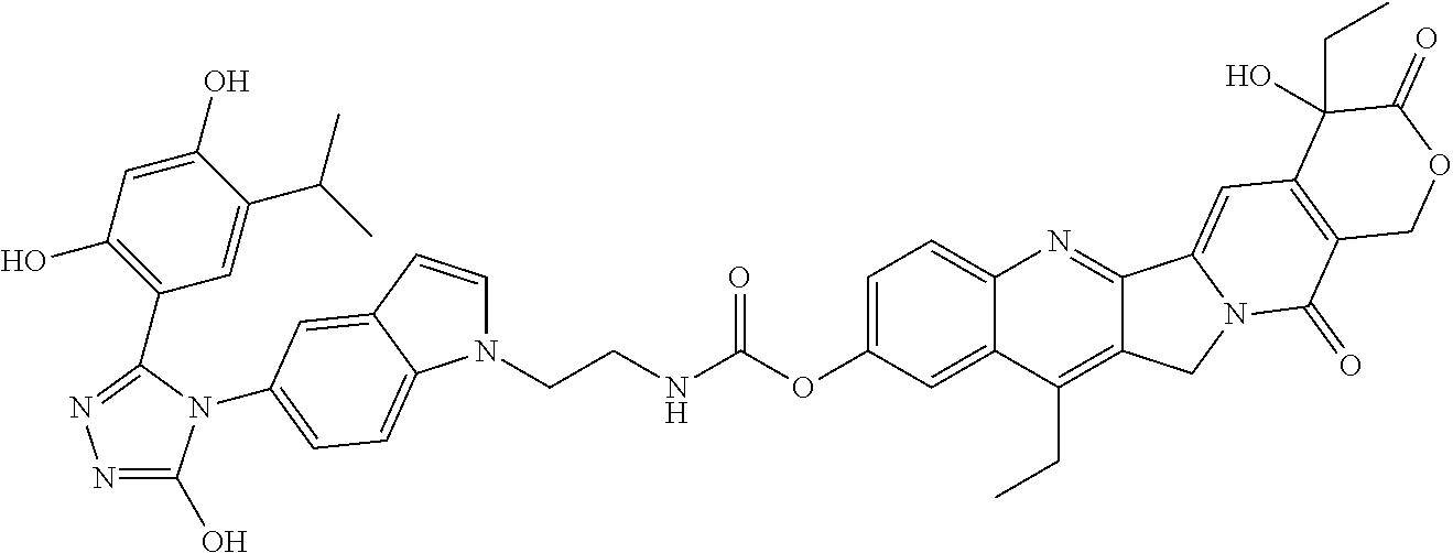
N1=C(O)N(C2=CC=C3N(CCNC(OC4=CC=C5C(=C4)C(CC)=C4C(=N5)C5=CC6=C(C(=O)N5C4)COC(=O)C6(O)CC)=O)C=CC3=C2)C(C2=C(O)C=C(O)C(C(C)C)=C2)=N1
